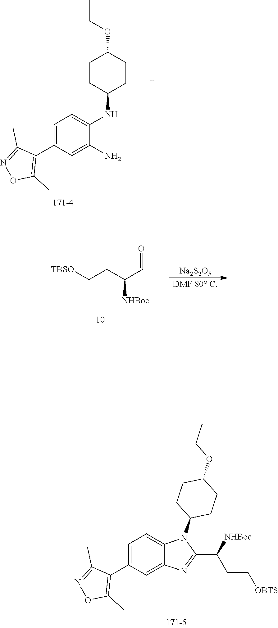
C1=C(C2=C(C)ON=C2C)C=C(N)C(NC2CCC(OCC)CC2)=C1.[Na2S2O5].[DMF 80 C].[TBSO]CCC(C=O)[NHBoc].C1=C(C2=C(C)ON=C2C)C=C2C(=C1)N(C1CCC(OCC)CC1)C(C([NHBoc])CC[OBTS])=N2
